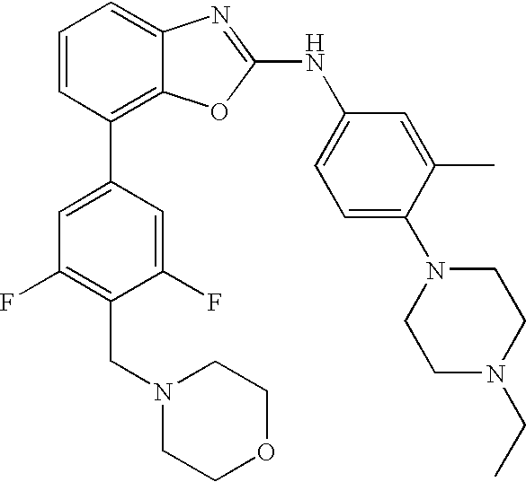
C1=CC(C2=CC(F)=C(CN3CCOCC3)C(F)=C2)=C2C(=C1)N=C(NC1=CC=C(N3CCN(CC)CC3)C(C)=C1)O2
